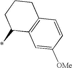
C1CCC2=C(C1*)C=C([OMe])C=C2
